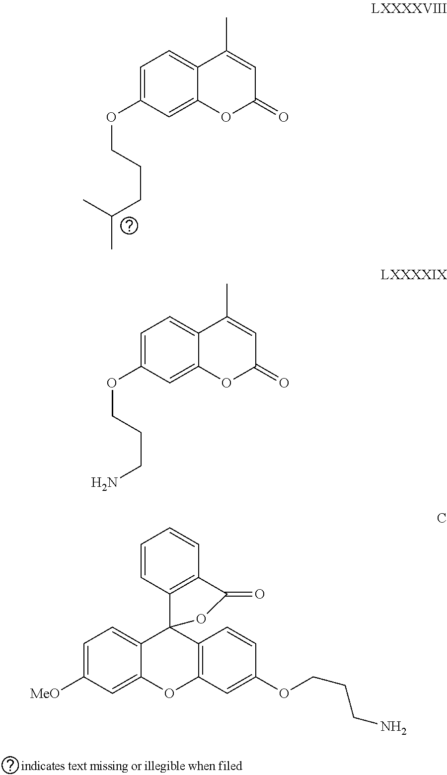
C1=C(OCCCC(C)C)C=C2C(=C1)C(C)=CC(=O)O2.C1=C(OCCCN)C=C2C(=C1)C(C)=CC(=O)O2.C1=C([MeO])C=C2C(=C1)C1(C3=C(O2)C=C(OCCCN)C=C3)C2=C(C=CC=C2)C(=O)O1
